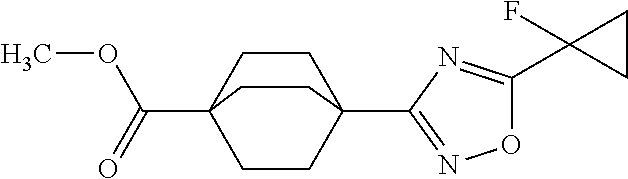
C1CC2(C(=O)OC)CCC1(C1=NOC(C3(F)CC3)=N1)CC2
